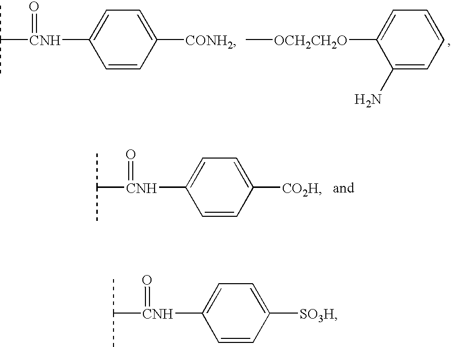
C([CNH](C1=CC=C([CO2H])C=C1)=O)(C)C.C([CNH](C1=CC=C([CONH2])C=C1)=O)(C)C.C[OCH2CH2O]C1=CC=CC=C1N.C([CNH](C1=CC=C([SO3H])C=C1)=O)(C)C
